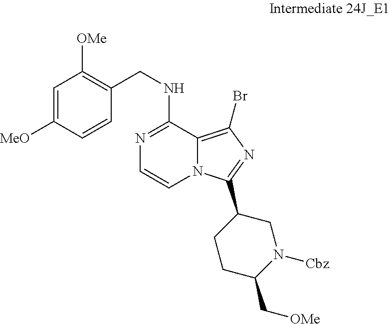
N1=C(NCC2=C([OMe])C=C([MeO])C=C2)C2=C(Br)N=C(C3CCC(C[OMe])N([Cbz])C3)N2C=C1
